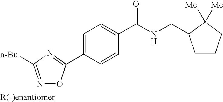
N1=C([n-Bu])N=C(C2=CC=C(C(NCC3CCCC3([Me])[Me])=O)C=C2)O1
